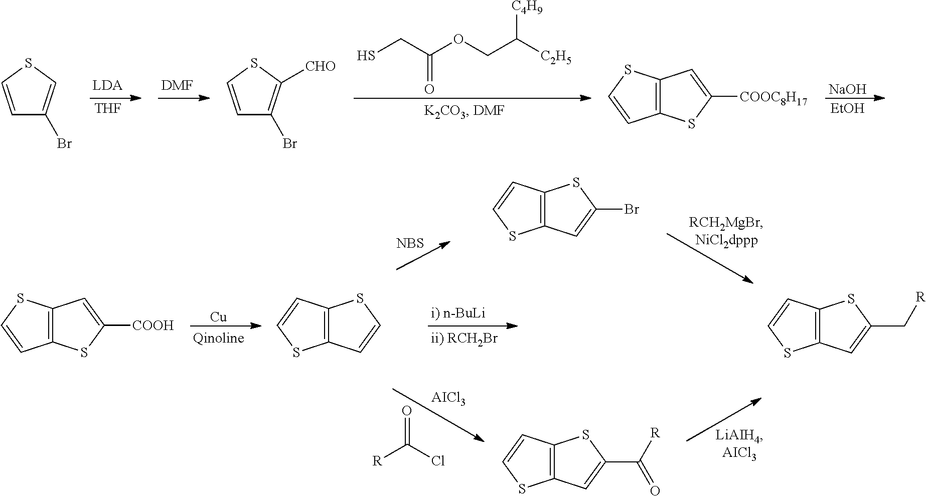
[THF].[DMF].SCC(OCC([C2H5])[C4H9])=O.[EtOH].[NaOH].C1=CSC=C1Br.C1=CSC([CHO])=C1Br.C12=C(SC=C1)C=C([COOC8H17])S2.[Cu].C12=C(SC(Br)=C1)C=CS2.[NBS].C12=C(SC(C(=O)[R])=C1)C=CS2.[R]C(=O)Cl.[AICl3].C12=C(SC(C[R])=C1)C=CS2.C12=C(SC=C1)C=C([COOH])S2.C12=C(SC=C1)C=CS2
